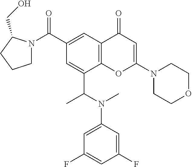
N1(C(C2=CC3=C(C(C(N(C4=CC(F)=CC(F)=C4)C)C)=C2)OC(N2CCOCC2)=CC3=O)=O)CCCC1CO
